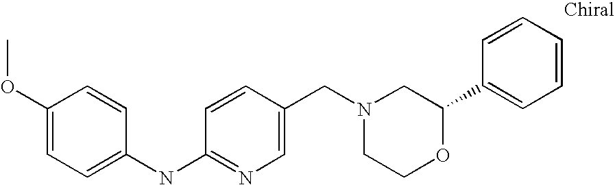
COC1=CC=C(NC2=NC=C(CN3CCOC(C4=CC=CC=C4)C3)C=C2)C=C1
